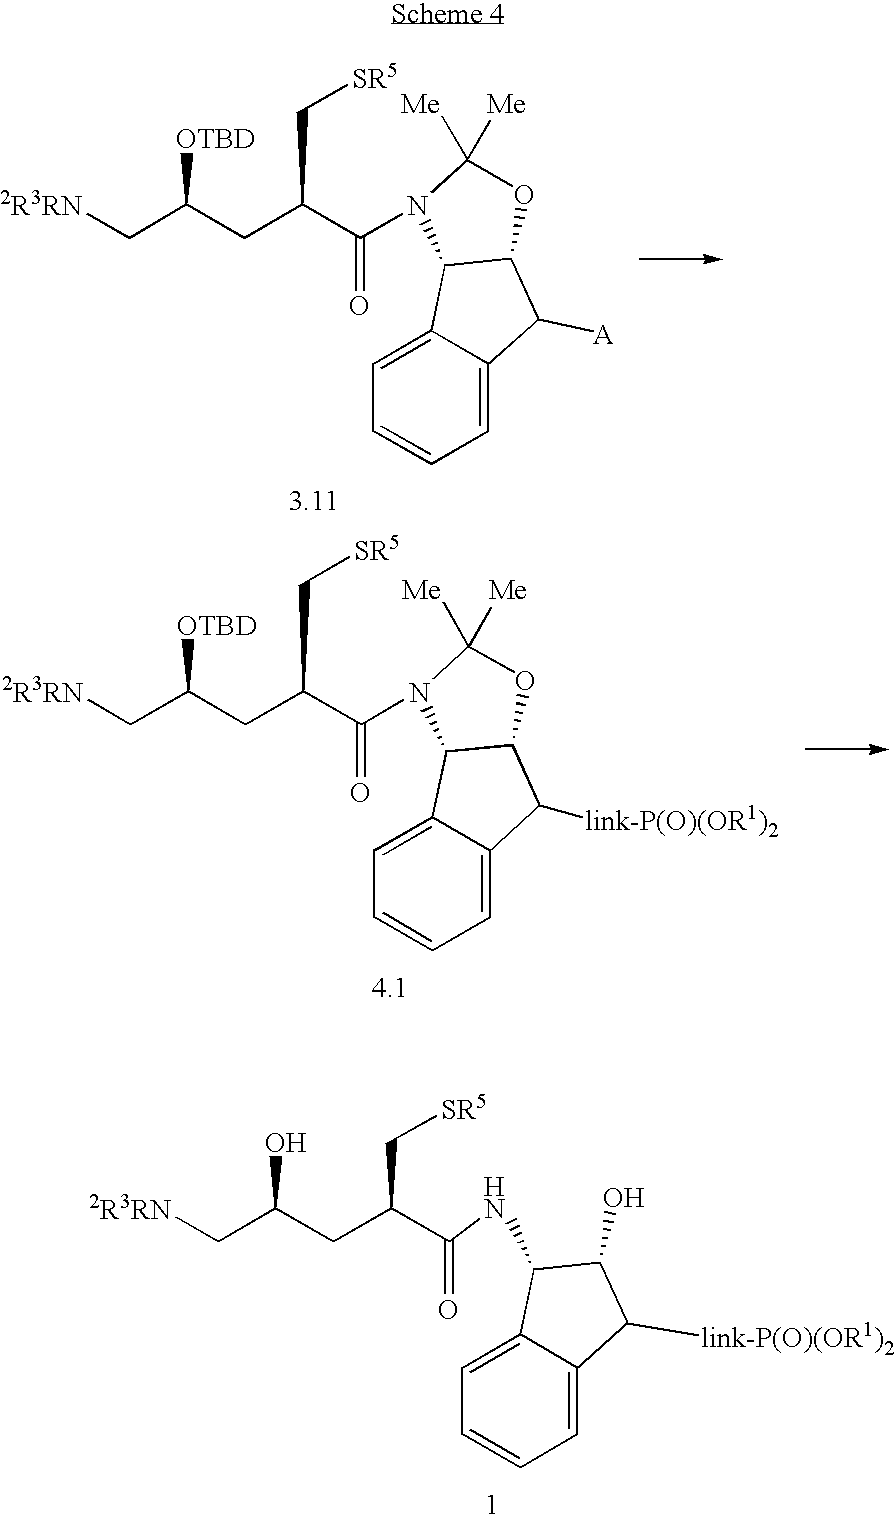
[2R3RN]CC(CC(C(=O)N1C2C3=CC=CC=C3C([A])C2OC1([Me])[Me])C[SR5])[OTBD].[2R3RN]CC(CC(C(=O)N1C2C3=CC=CC=C3C([link-P(O)(OR1)2])C2OC1([Me])[Me])C[SR5])[OTBD].[2R3RN]CC(CC(C(=O)NC1C2=CC=CC=C2C([link-P(O)(OR1)2])C1O)C[SR5])O
